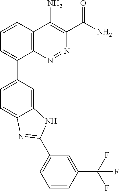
C1=CC2=C(C(C3=CC=C4C(=C3)NC(C3=CC=CC(C(F)(F)F)=C3)=N4)=C1)N=NC(C(N)=O)=C2N
